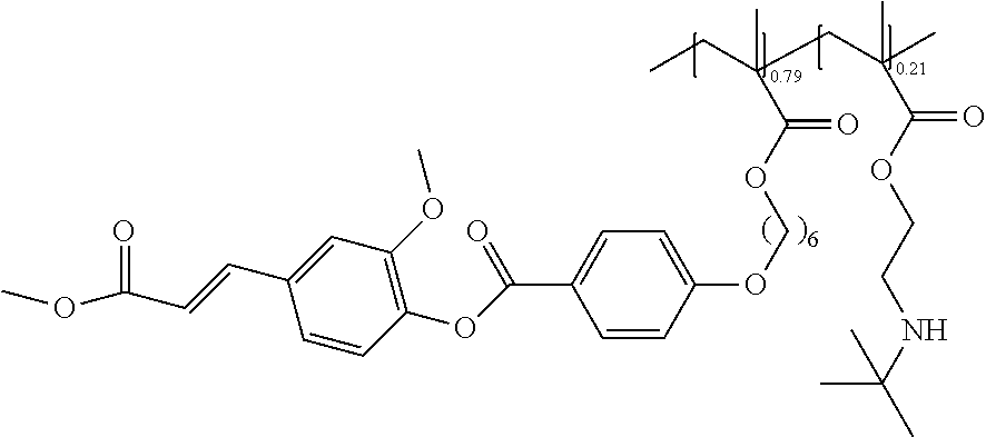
C1=CC(OCOC(C(C)(CC(C)(C)C(OCCNC(C)(C)C)=O)CC)=O)=CC=C1C(OC1=C(OC)C=C(C=CC(OC)=O)C=C1)=O
